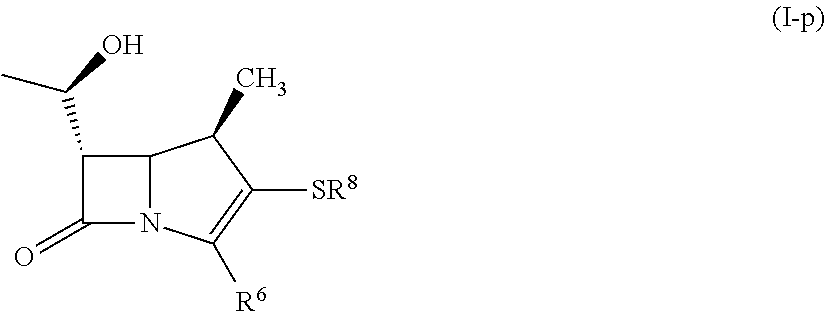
C1(C(C)O)C(=O)N2C1C(C)C([SR8])=C2[R6]
